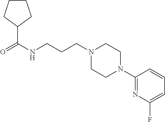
N1(CCCNC(=O)C2CCCC2)CCN(C2=NC(F)=CC=C2)CC1
